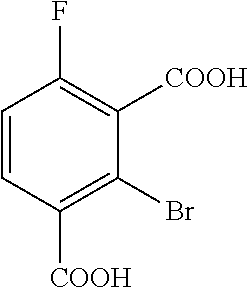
C1=CC([COOH])=C(Br)C([COOH])=C1F
